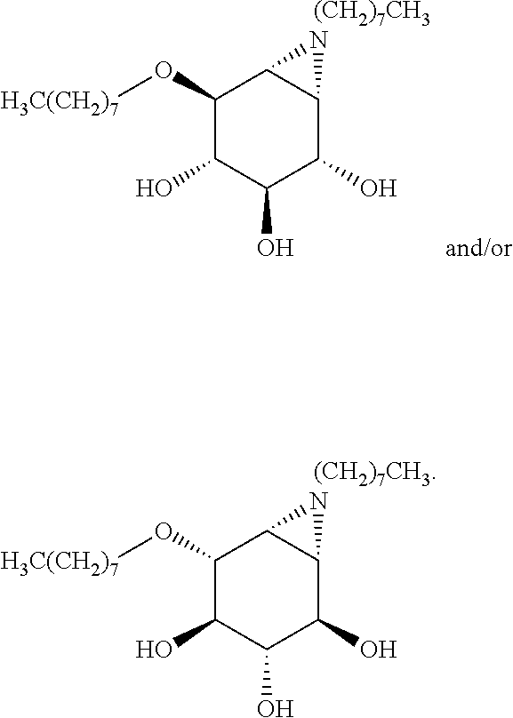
C1(O[H3C(CH2)7])C(O)C(O)C(O)C2C1N2.[(CH2)7CH3].C1(O[H3C(CH2)7])C(O)C(O)C(O)C2C1N2.[(CH2)7CH3]
